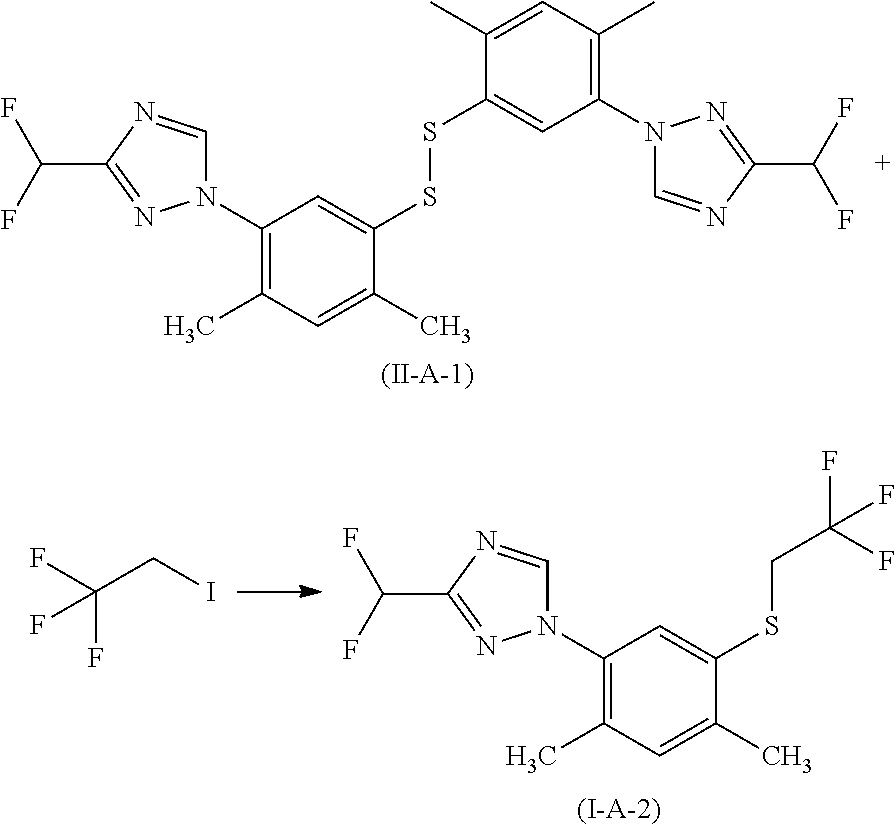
C1(N2C=NC(C(F)F)=N2)=C(C)C=C(C)C(SSC2=CC(N3C=NC(C(F)F)=N3)=C(C)C=C2C)=C1.[(II-A-1)].FC(CI)(F)F.C(SC1=CC(N2C=NC(C(F)F)=N2)=C(C)C=C1C)C(F)(F)F
